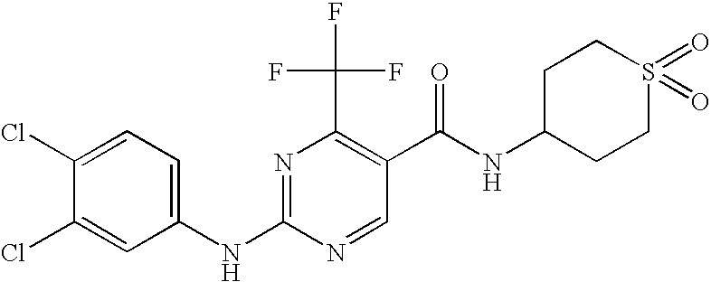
C1(NC2=NC(C(F)(F)F)=C(C(NC3CCS(=O)(=O)CC3)=O)C=N2)=CC=C(Cl)C(Cl)=C1
